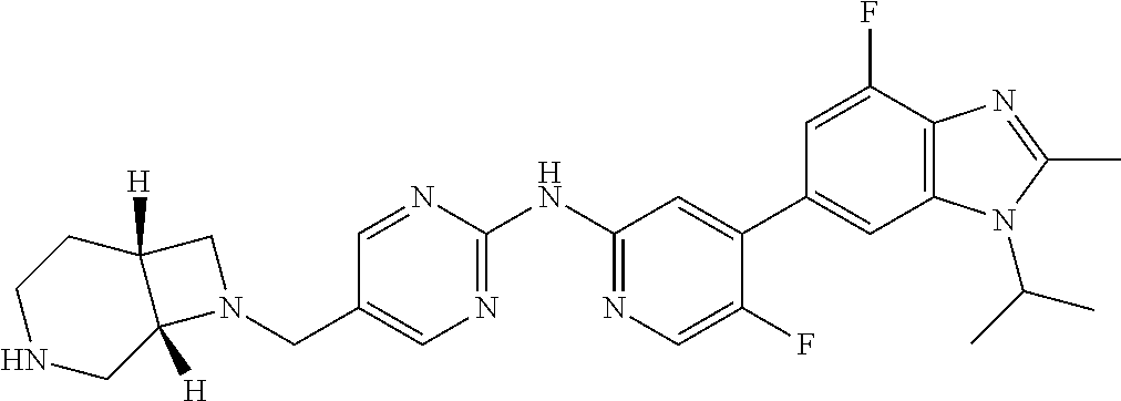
C(C1=CN=C(NC2=NC=C(F)C(C3=CC4=C(C(F)=C3)N=C(C)N4C(C)C)=C2)N=C1)N1C2([H])CNCCC2([H])C1
